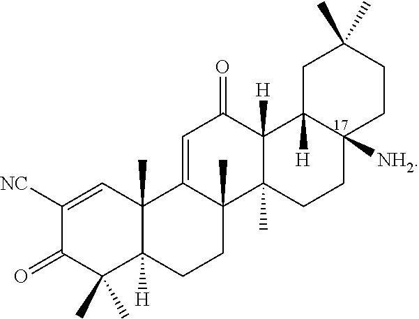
C1([NC])=CC2(C)C([H])(C(C)(C)C1=O)CCC1(C)C2=CC(=O)C2([H])C1(C)CCC1([NH2])CCC(C)(C)CC12[H]
